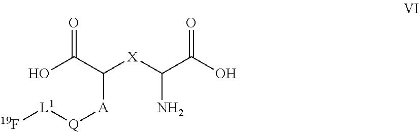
OC(C([X]C(C(O)=O)N)[A][Q][L1][19F])=O
